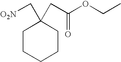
C1CCCCC1(C[O2N])CC(OCC)=O
